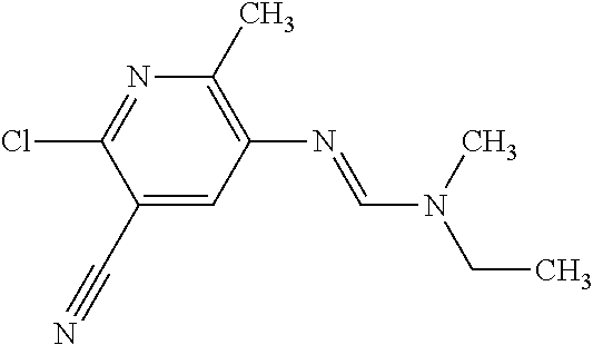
N1=C(Cl)C(C#N)=CC(N=CN(C)CC)=C1C
